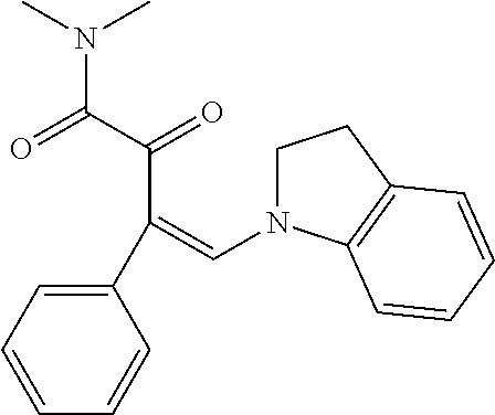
C1(C(C(C(=O)N(C)C)=O)=CN2CCC3=C2C=CC=C3)=CC=CC=C1
